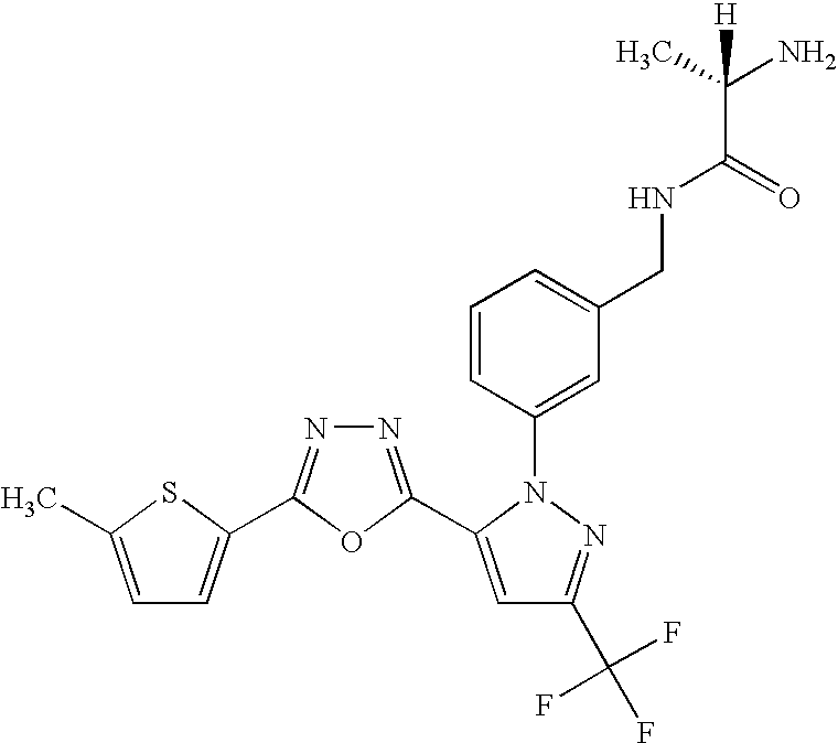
C1=C(C)SC(C2=NN=C(C3=CC(C(F)(F)F)=NN3C3=CC(CNC(=O)C(C)(N)[H])=CC=C3)O2)=C1
